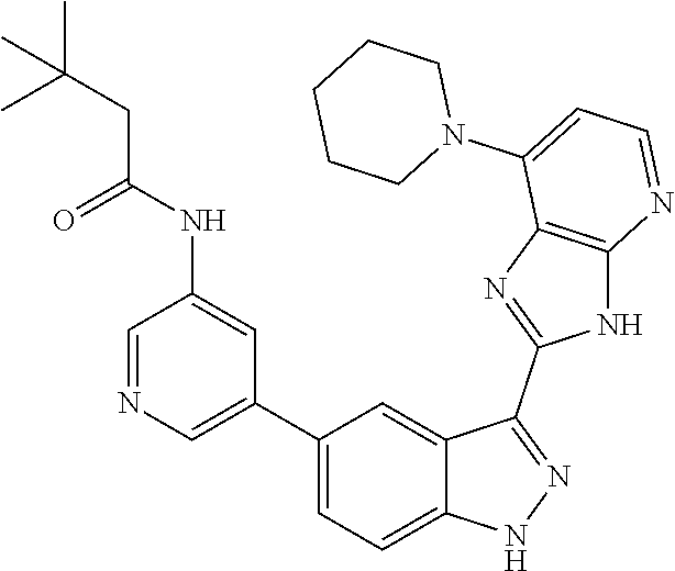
C1=NC=C(C2=CC=C3C(=C2)C(C2=NC4=C(N2)N=CC=C4N2CCCCC2)=NN3)C=C1NC(CC(C)(C)C)=O
